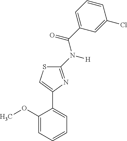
C1(OC)=CC=CC=C1C1=CSC(N(C(C2=CC=CC(Cl)=C2)=O)[H])=N1
